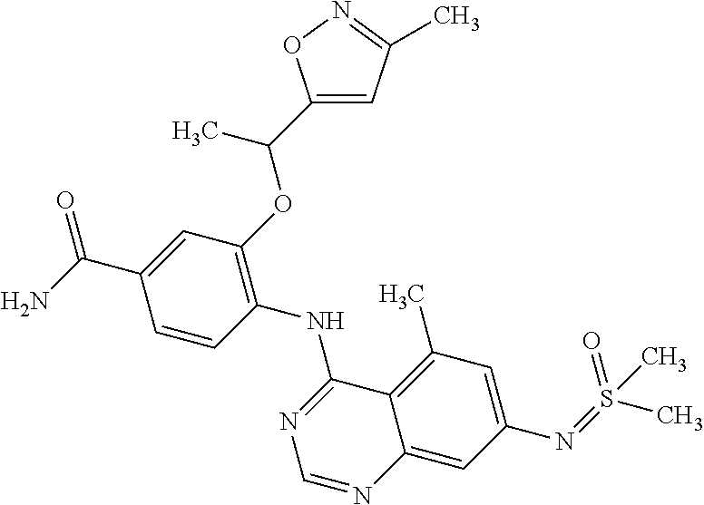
C1=CC(NC2=NC=NC3=CC(N=S(C)(=O)C)=CC(C)=C23)=C(OC(C)C2=CC(C)=NO2)C=C1C(N)=O
